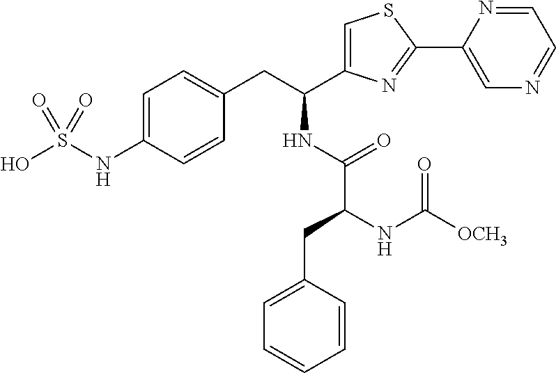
C1=C(C(CC2=CC=C(NS(O)(=O)=O)C=C2)NC(C(NC([OCH3])=O)CC2=CC=CC=C2)=O)N=C(C2=CN=CC=N2)S1
